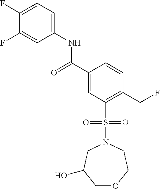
C1(F)=CC=C(NC(C2=CC(S(N3CC(O)COCC3)(=O)=O)=C(CF)C=C2)=O)C=C1F
